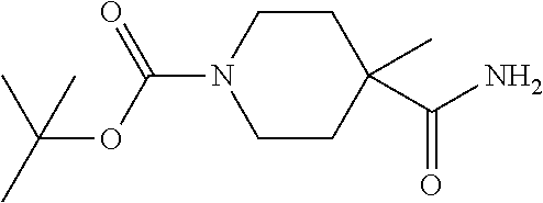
C1CC(C)(C(N)=O)CCN1C(OC(C)(C)C)=O
